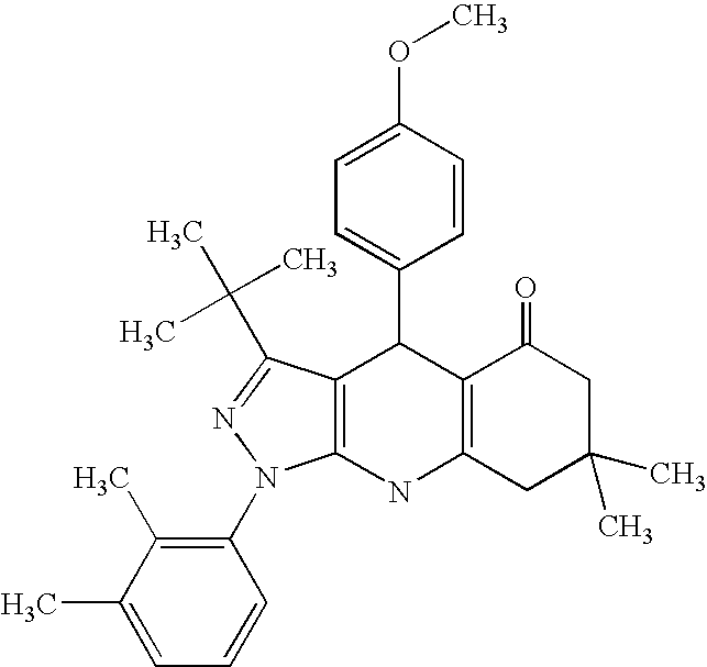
C12=C(NC3=C(C1C1=CC=C(OC)C=C1)C(C(C)(C)C)=NN3C1=C(C)C(C)=CC=C1)CC(C)(C)CC2=O
